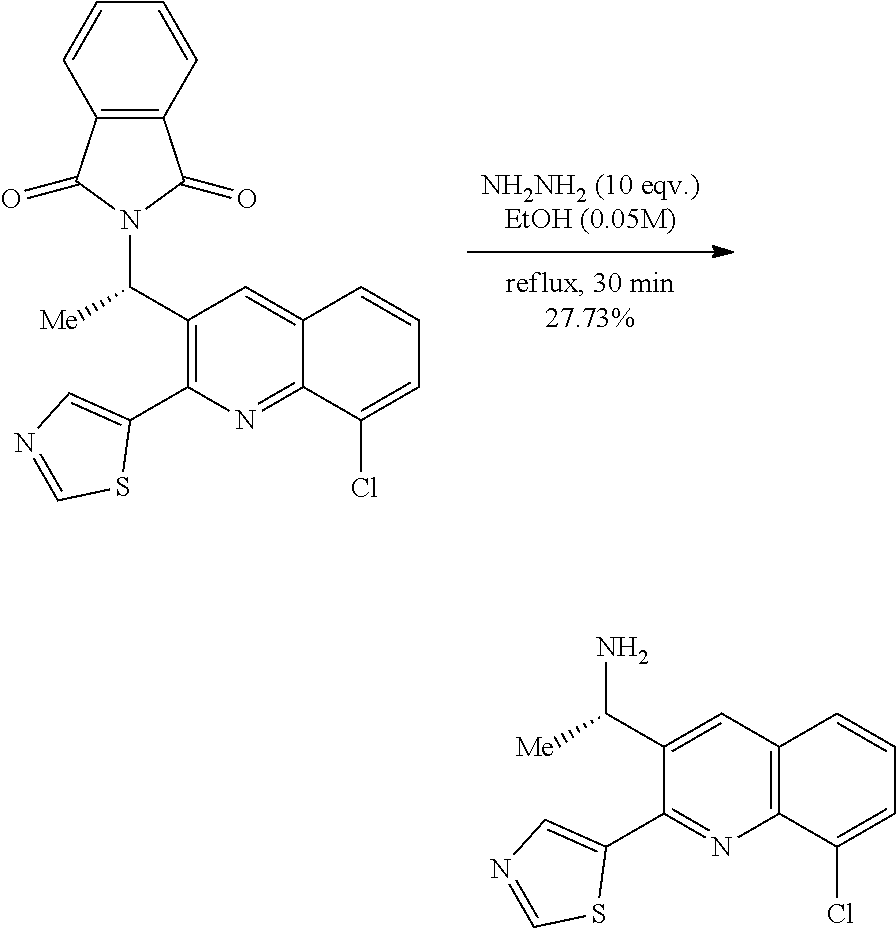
C12=NC(C3=CN=CS3)=C(C(N3C(=O)C4=C(C3=O)C=CC=C4)[Me])C=C1C=CC=C2Cl.C12=C(C=CC=C1Cl)C=C(C(N)[Me])C(C1=CN=CS1)=N2
